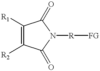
C1([R1])=C([R2])C(=O)N([R][FG])C1=O
